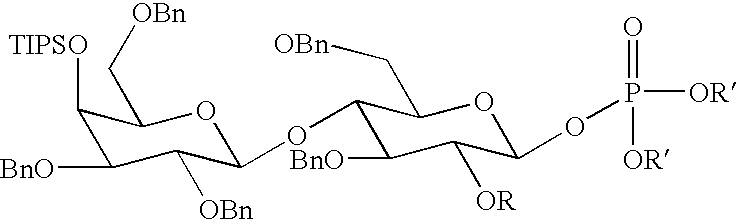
[TIPSO]C1C(C[OBn])OC(OC2C(C[OBn])OC(OP([OR])(=O)[OR])C([OR])C2[BnO])C([OBn])C1[BnO]
